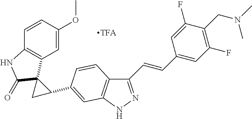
C1(C=CC2=CC(F)=C(CN(C)C)C(F)=C2)=NNC2=C1C=CC(C1CC13C1=C(C=CC(OC)=C1)NC3=O)=C2
